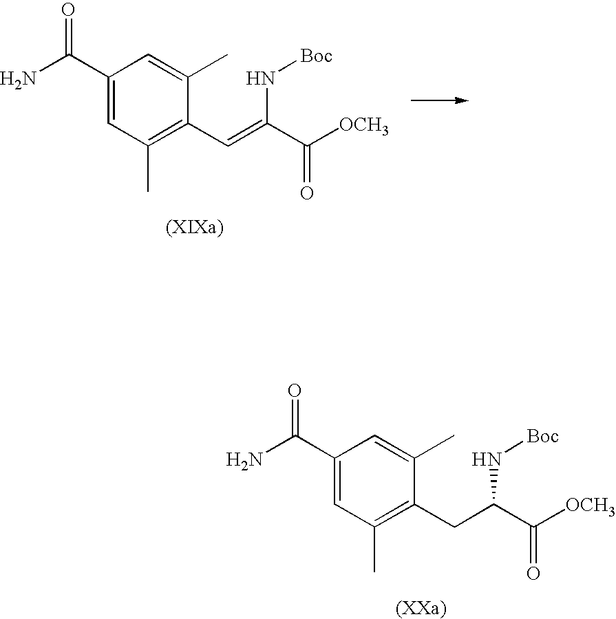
C1(C(N)=O)=CC(C)=C(CC(C([OCH3])=O)N[Boc])C(C)=C1.C1(C(N)=O)=CC(C)=C(C=C(C([OCH3])=O)N[Boc])C(C)=C1
